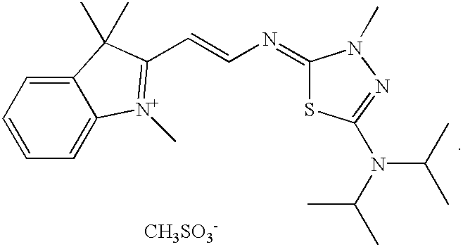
C1=C2C(=CC=C1)C(C)(C)C(C=CN=C1SC(N(C(C)C)C(C)C)=NN1C)=[N+]2C.[CH3SO3-]
